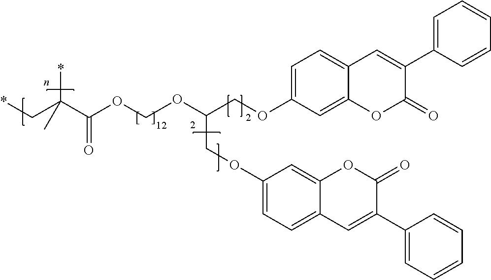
C1=C(OCC(COC2=CC=C3C(=C2)OC(=O)C(C2=CC=CC=C2)=C3)OCOC(C(C*)(*)C)=O)C=C2C(=C1)C=C(C1=CC=CC=C1)C(=O)O2
